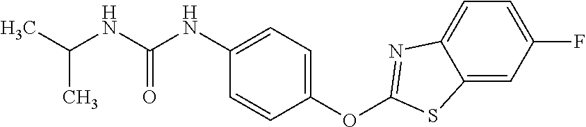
C1(OC2=NC3=CC=C(F)C=C3S2)=CC=C(NC(NC(C)C)=O)C=C1
